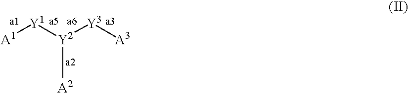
[A1][Y1][Y2]([A2])[Y3][A3]
